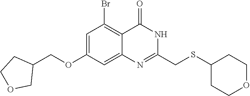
C1=C(OCC2CCOC2)C=C2C(=C1Br)C(=O)NC(CSC1CCOCC1)=N2
